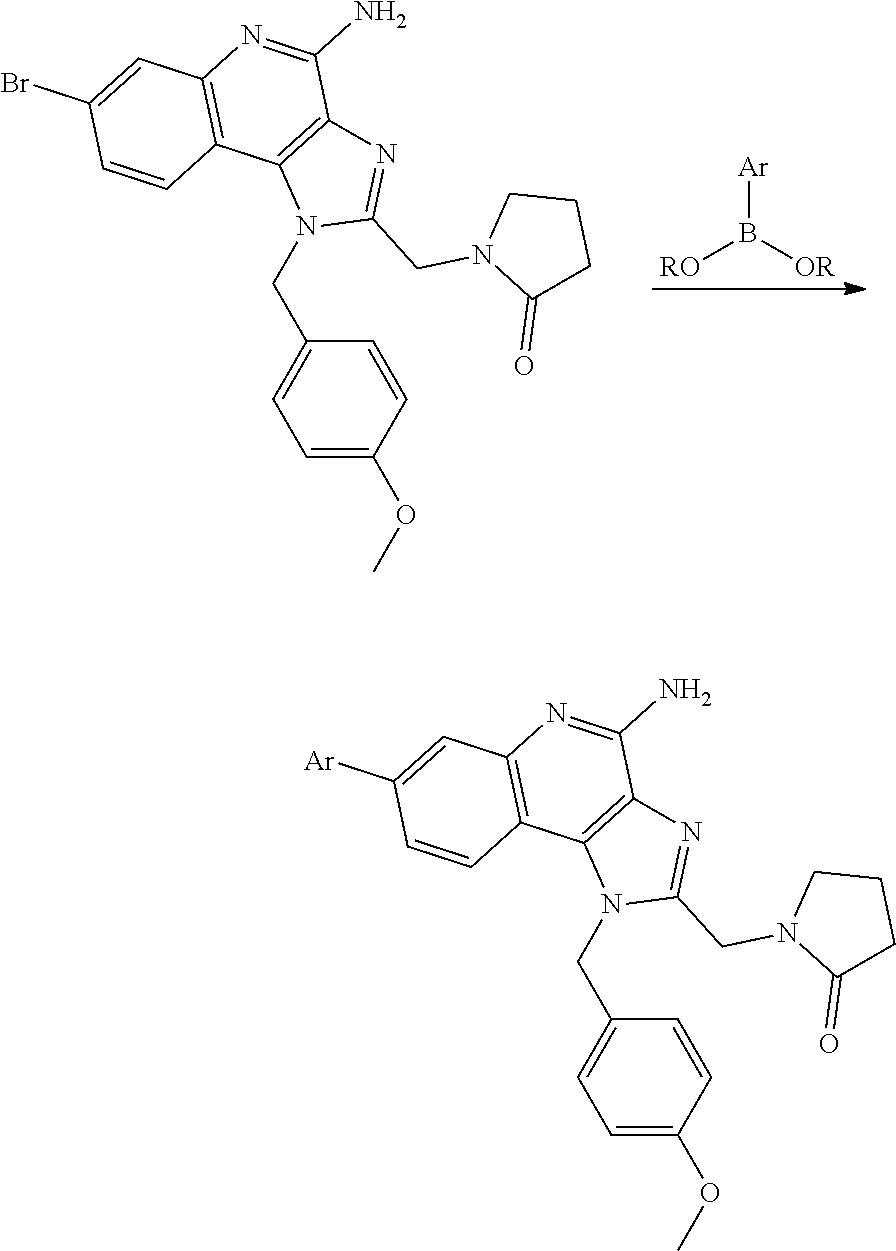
[RO]B([Ar])[OR].N1(CC2=CC=C(OC)C=C2)C(CN2C(=O)CCC2)=NC2=C1C1=C(N=C2N)C=C(Br)C=C1.N1(CC2=CC=C(OC)C=C2)C(CN2C(=O)CCC2)=NC2=C1C1=C(N=C2N)C=C([Ar])C=C1
